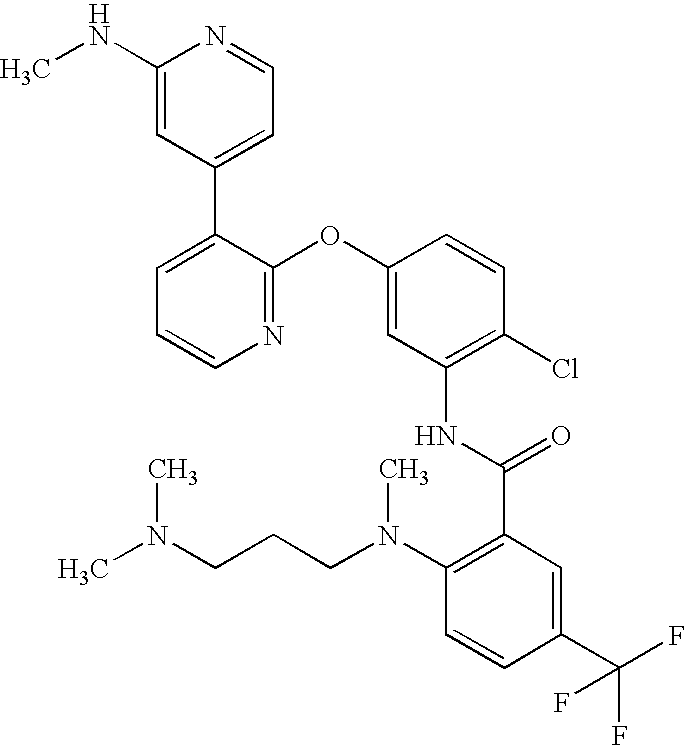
C1(NC)=CC(C2=CC=CN=C2OC2=CC(NC(C3=C(N(CCCN(C)C)C)C=CC(C(F)(F)F)=C3)=O)=C(Cl)C=C2)=CC=N1
